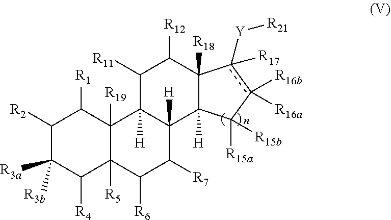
C1([R2])C([R3a])([R3b])C([R4])C2([R5])C([R19])(C1[R1])C1([H])C([H])(C([R7])C2[R6])C2([H])C([R18])(C([R12])C1[R11])c([Y][R21])([R17])c([R16a])([R16b])C2([R15a])[R15b]
